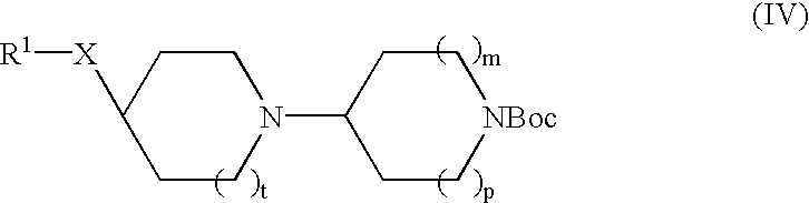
C1([X][R1])CCN(C2CC[NBoc]CC2)CC1
